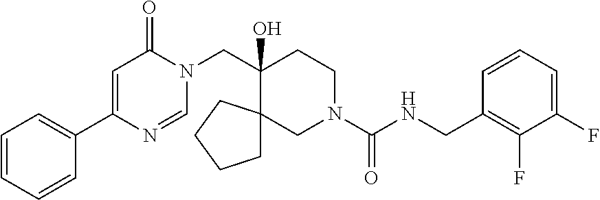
C1=CC=CC(C2=CC(=O)N(CC3(O)CCN(C(=O)NCC4=C(F)C(F)=CC=C4)CC34CCCC4)C=N2)=C1
